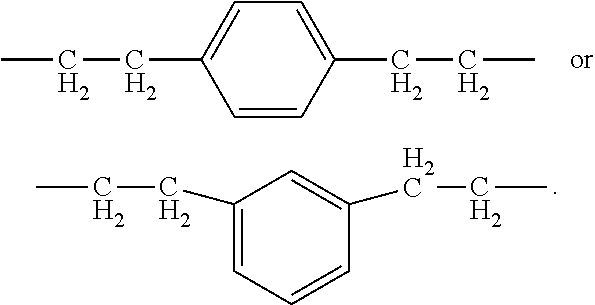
C(CC)C1=CC=CC(CCC)=C1.C1(CCC)=CC=C(CCC)C=C1
